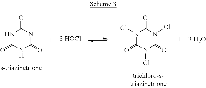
N1(Cl)C(=O)N(Cl)C(=O)N(Cl)C1=O.N1C(=O)NC(=O)NC1=O
